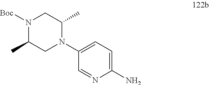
N1([Boc])C(C)CN(C2=CC=C(N)N=C2)C(C)C1
